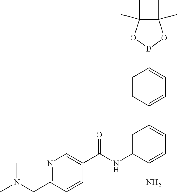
N1=C(CN(C)C)C=CC(C(NC2=CC(C3=CC=C(B4OC(C)(C)C(C)(C)O4)C=C3)=CC=C2N)=O)=C1
